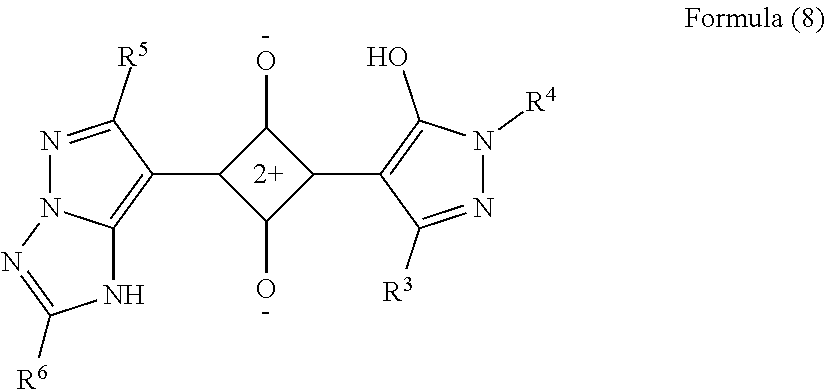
[-].[-].OC1C(C2=C(O)N([R4])N=C2[R3])C(O)C1C1=C2N(N=C1[R5])N=C([R6])N2
